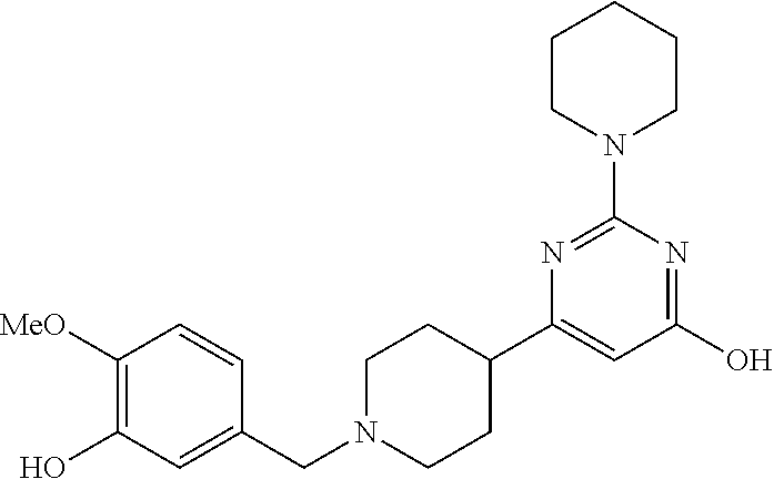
C1([MeO])=C(O)C=C(CN2CCC(C3=CC(O)=NC(N4CCCCC4)=N3)CC2)C=C1
